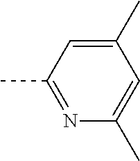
C1(C)=CC(C)=NC(C)=C1
